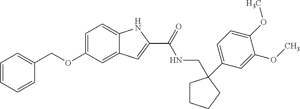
C1=CC=CC(COC2=CC=C3C(=C2)C=C(C(=O)NCC2(C4=CC=C(OC)C(OC)=C4)CCCC2)N3)=C1
